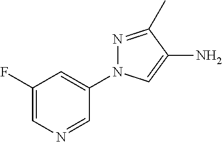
C1(F)=CN=CC(N2N=C(C)C(N)=C2)=C1
